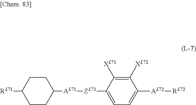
C1CC([AL71][ZL71]C2=CC=C([AL72][RL72])C([XL72])=C2[XL71])CCC1[RL71]
